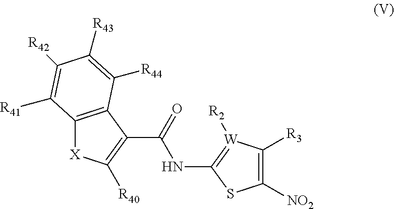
[X]1C2=C(C(C(=O)NC3=[W]([R2])C([R3])=C([NO2])S3)=C1[R40])C([R44])=C([R43])C([R42])=C2[R41]
